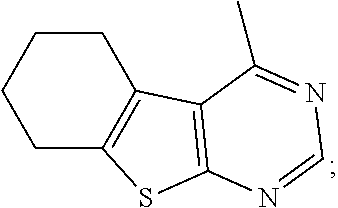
C1CCCC2=C1C1=C(S2)N=CN=C1C
